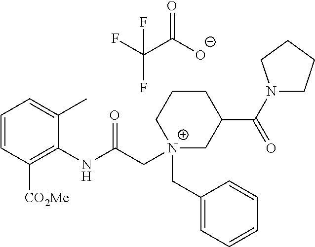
C1=CC([CO2Me])=C(NC(C[N+]2(CC3=CC=CC=C3)CC(C(=O)N3CCCC3)CCC2)=O)C(C)=C1.FC(C([O-])=O)(F)F
